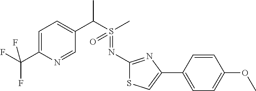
C1=C(C(F)(F)F)N=CC(C(S(C)(=O)=NC2=NC(C3=CC=C(OC)C=C3)=CS2)C)=C1
